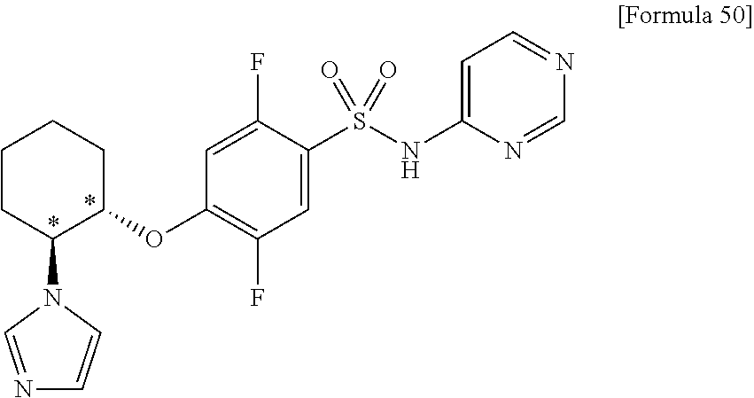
C1(OC2=C(F)C=C(S(NC3=CC=NC=N3)(=O)=O)C(F)=C2)CCCCC1N1C=NC=C1
